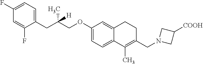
C1(F)=CC=C(CC(COC2=CC=C3C(=C2)CCC(CN2CC([COOH])C2)=C3C)(C)[H])C(F)=C1
